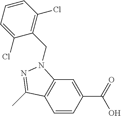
C1=CC(C(=O)O)=CC2=C1C(C)=NN2CC1=C(Cl)C=CC=C1Cl
